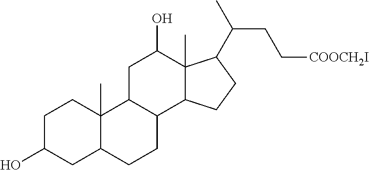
C1C(O)CC2C(C)(C1)C1C(CC2)C2C(C)(C(O)C1)C(C(C)CC[COOCH2I])CC2
